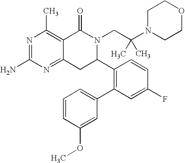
C12=NC(N)=NC(C)=C1C(=O)N(CC(N1CCOCC1)(C)C)C(C1=C(C3=CC=CC(OC)=C3)C=C(F)C=C1)C2
